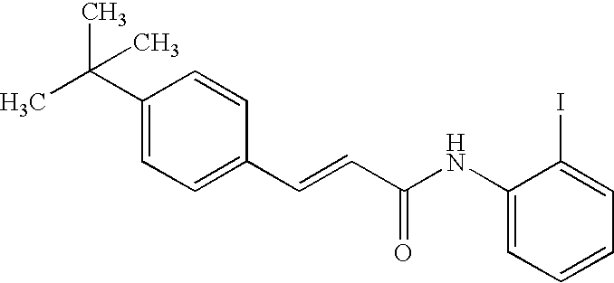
C1(C=CC(=O)NC2=CC=CC=C2I)=CC=C(C(C)(C)C)C=C1
